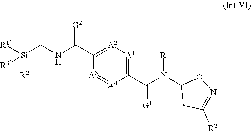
C1(C(NC[Si]([R1])([R2])[R3])=[G2])=[A2][A1]=C(C(=[G1])N([R1])C2CC([R2])=NO2)[A4]=[A3]1
